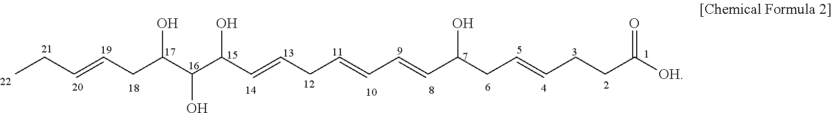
CCC=CCC(C(C(C=CCC=CC=CC(CC=CCCC([OH])=O)O)O)O)O
